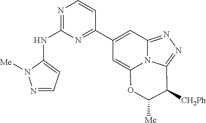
N1=CC=C(NC2=NC=CC(C3=CC4=NN=C5N4C(=C3)OC([Me])C5[CH2Ph])=N2)N1[Me]
